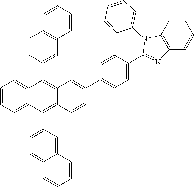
C1=CC=C2C(=C1)C(C1=CC3=C(C=C1)C=CC=C3)=C1C(=C2C2=CC=C3C(=C2)C=CC=C3)C=CC(C2=CC=C(C3=NC4=C(N3C3=CC=CC=C3)C=CC=C4)C=C2)=C1
